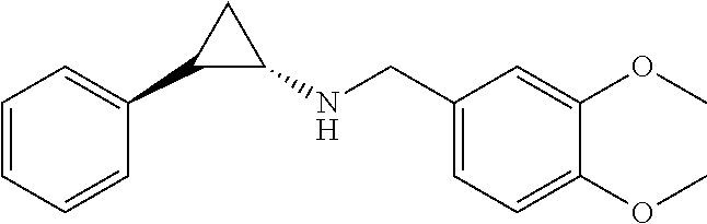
C1=CC=CC(C2C(NCC3=CC=C(OC)C(OC)=C3)C2)=C1
